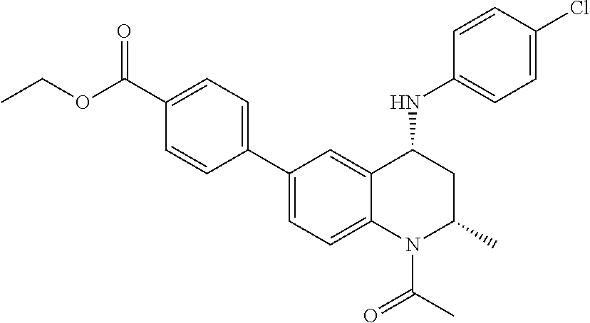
CCOC(C1=CC=C(C2=CC=C3C(=C2)C(NC2=CC=C(Cl)C=C2)CC(C)N3C(C)=O)C=C1)=O
